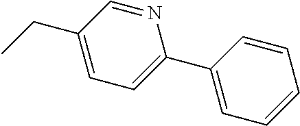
CCC1=CC=C(C2=CC=CC=C2)N=C1
